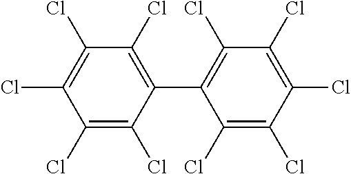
C1(Cl)=C(Cl)C(C2=C(Cl)C(Cl)=C(Cl)C(Cl)=C2Cl)=C(Cl)C(Cl)=C1Cl
